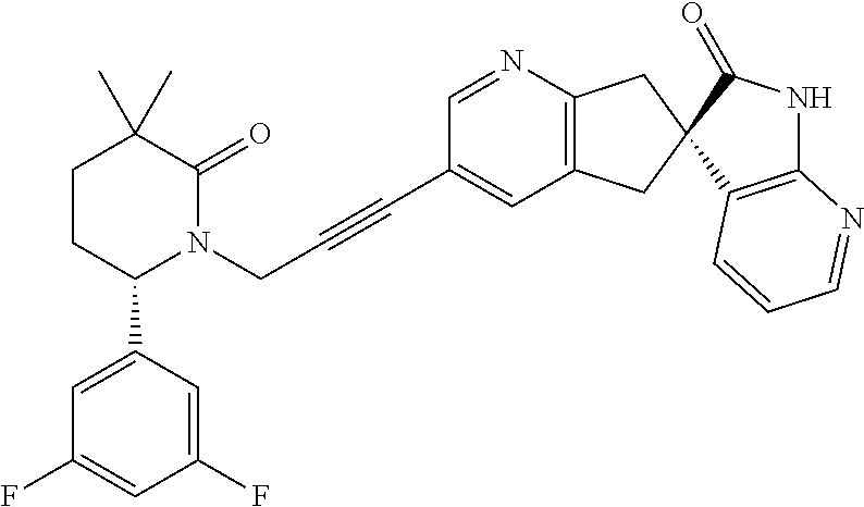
C1(C)(C)CCC(C2=CC(F)=CC(F)=C2)N(CC#CC2=CC3=C(N=C2)CC2(C3)C3=C(NC2=O)N=CC=C3)C1=O
